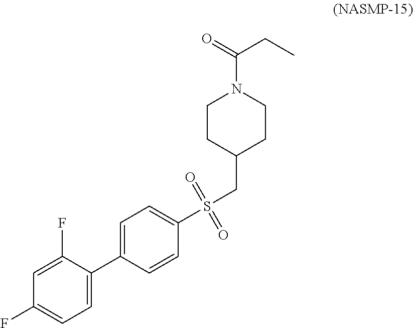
N1(C(CC)=O)CCC(CS(C2=CC=C(C3=CC=C(F)C=C3F)C=C2)(=O)=O)CC1
